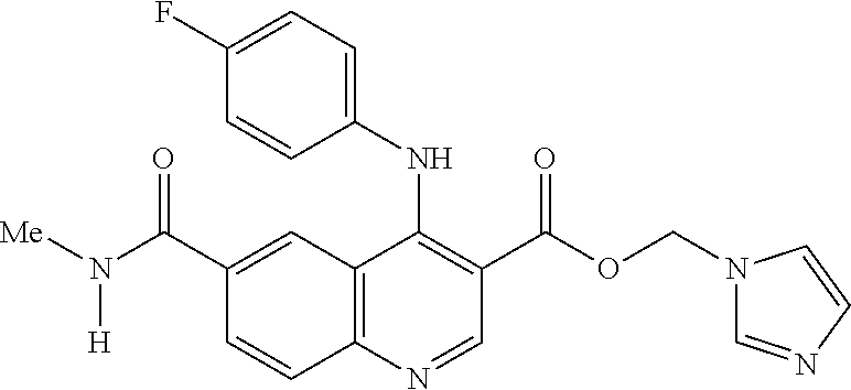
C1(NC2=C(C(OCN3C=NC=C3)=O)C=NC3=C2C=C(C(N([Me])[H])=O)C=C3)=CC=C(F)C=C1
